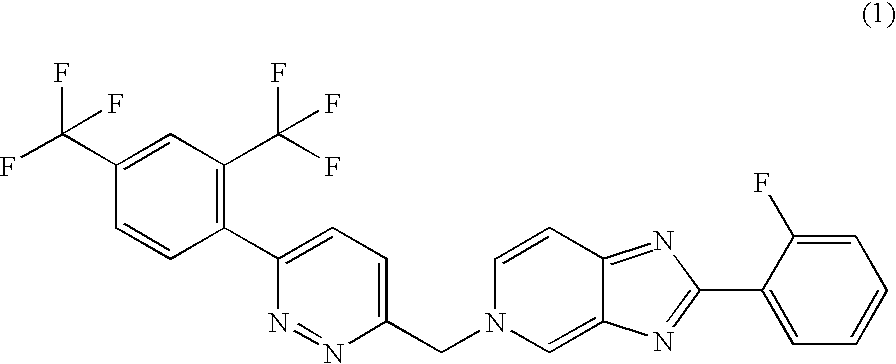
C1=CC2=NC(C3=CC=CC=C3F)=NC2=CN1CC1=CC=C(C2=C(C(F)(F)F)C=C(C(F)(F)F)C=C2)N=N1
